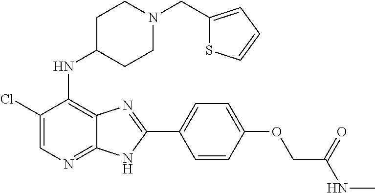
C1(Cl)=CN=C2C(=C1NC1CCN(CC3=CC=CS3)CC1)N=C(C1=CC=C(OCC(NC)=O)C=C1)N2
